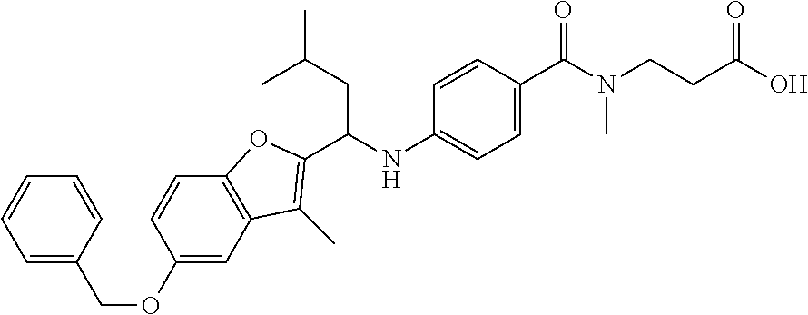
C1(OCC2=CC=CC=C2)=CC2=C(C=C1)OC(C(NC1=CC=C(C(N(CCC(O)=O)C)=O)C=C1)CC(C)C)=C2C
